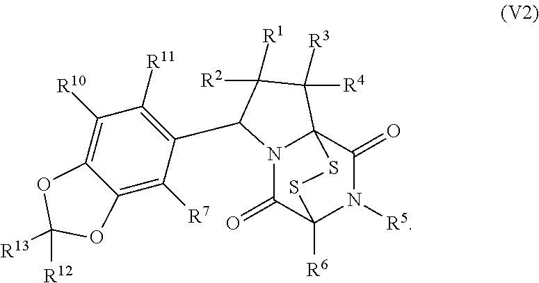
N12C(=O)C3([R6])N([R5])C(=O)C1(C([R3])([R4])C([R2])([R1])C2C1=C([R11])C([R10])=C2C(=C1[R7])OC([R12])([R13])O2)SS3
